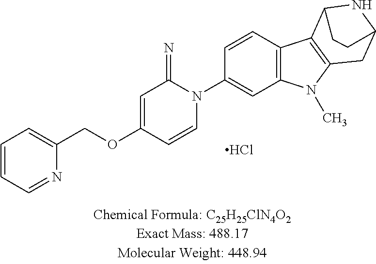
C1=CC=NC(COC2=CC(=N)N(C3=CC4=C(C=C3)C3=C(N4C)CC4NC3CC4)C=C2)=C1.Cl
